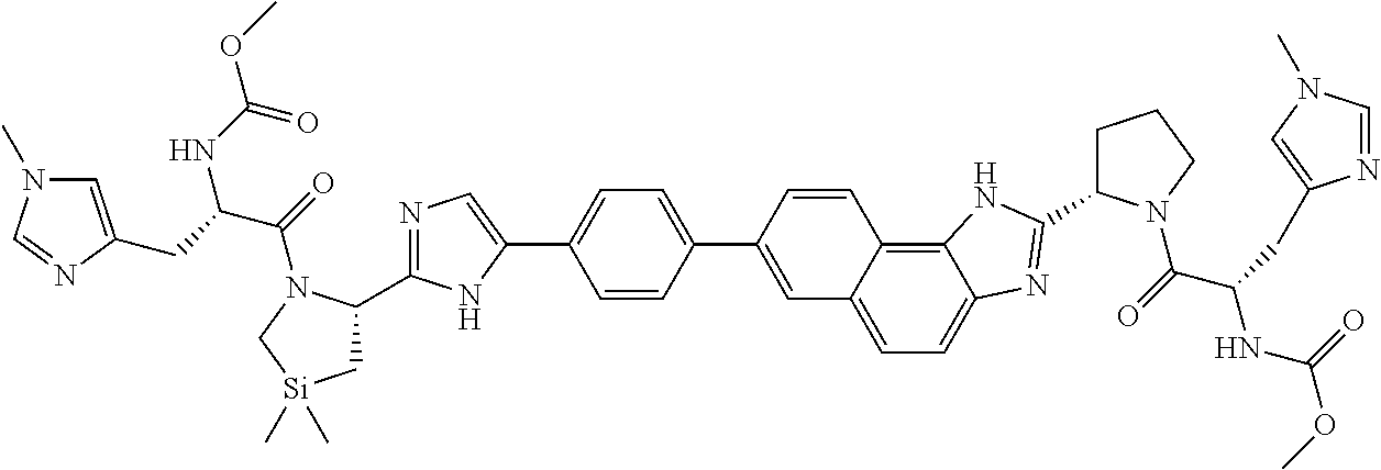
C1(C2=CC3=CC=C4C(=C3C=C2)NC(C2CCCN2C(=O)C(CC2=CN(C)C=N2)NC(OC)=O)=N4)=CC=C(C2=CN=C(C3C[Si](C)(C)CN3C(=O)C(CC3=CN(C)C=N3)NC(OC)=O)N2)C=C1
